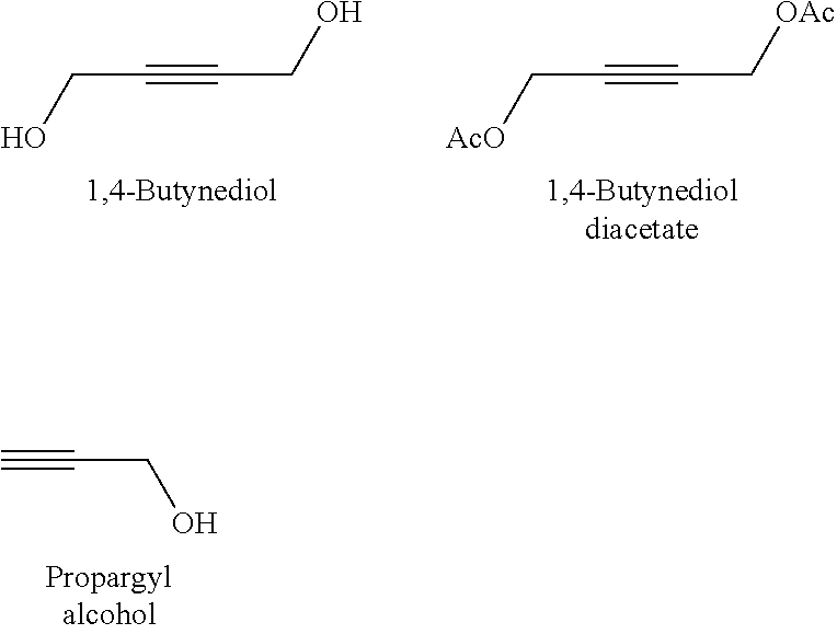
C#CCO.C(C#CCO)O.C(C#CC[OAc])[AcO]
